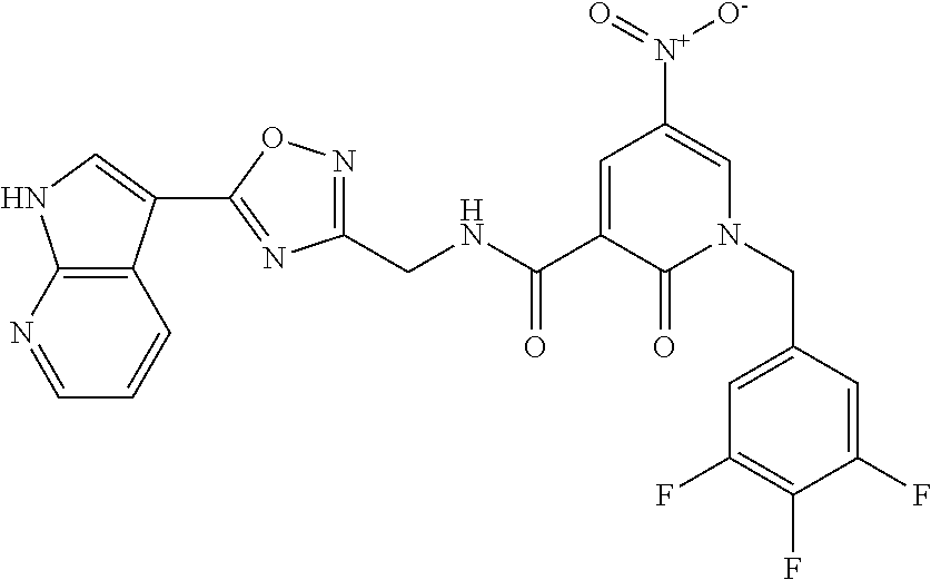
C12=C(C(C3=NC(CNC(C4=CC([N+](=O)[O-])=CN(CC5=CC(F)=C(F)C(F)=C5)C4=O)=O)=NO3)=CN1)C=CC=N2
